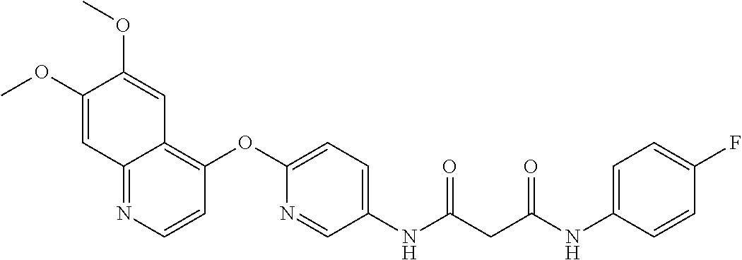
C1(OC)=CC2=NC=CC(OC3=CC=C(NC(=O)CC(=O)NC4=CC=C(F)C=C4)C=N3)=C2C=C1OC
